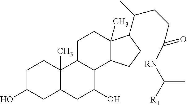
C1C(O)CC2C(C)(C1)C1C(C(O)C2)C2C(C)(CC1)C(C(CCC([RN]C(C)[R1])=O)C)CC2
